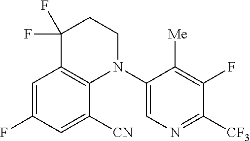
C1(N2C3=C(C(F)(F)CC2)C=C(F)C=C3[CN])=CN=C([CF3])C(F)=C1[Me]
